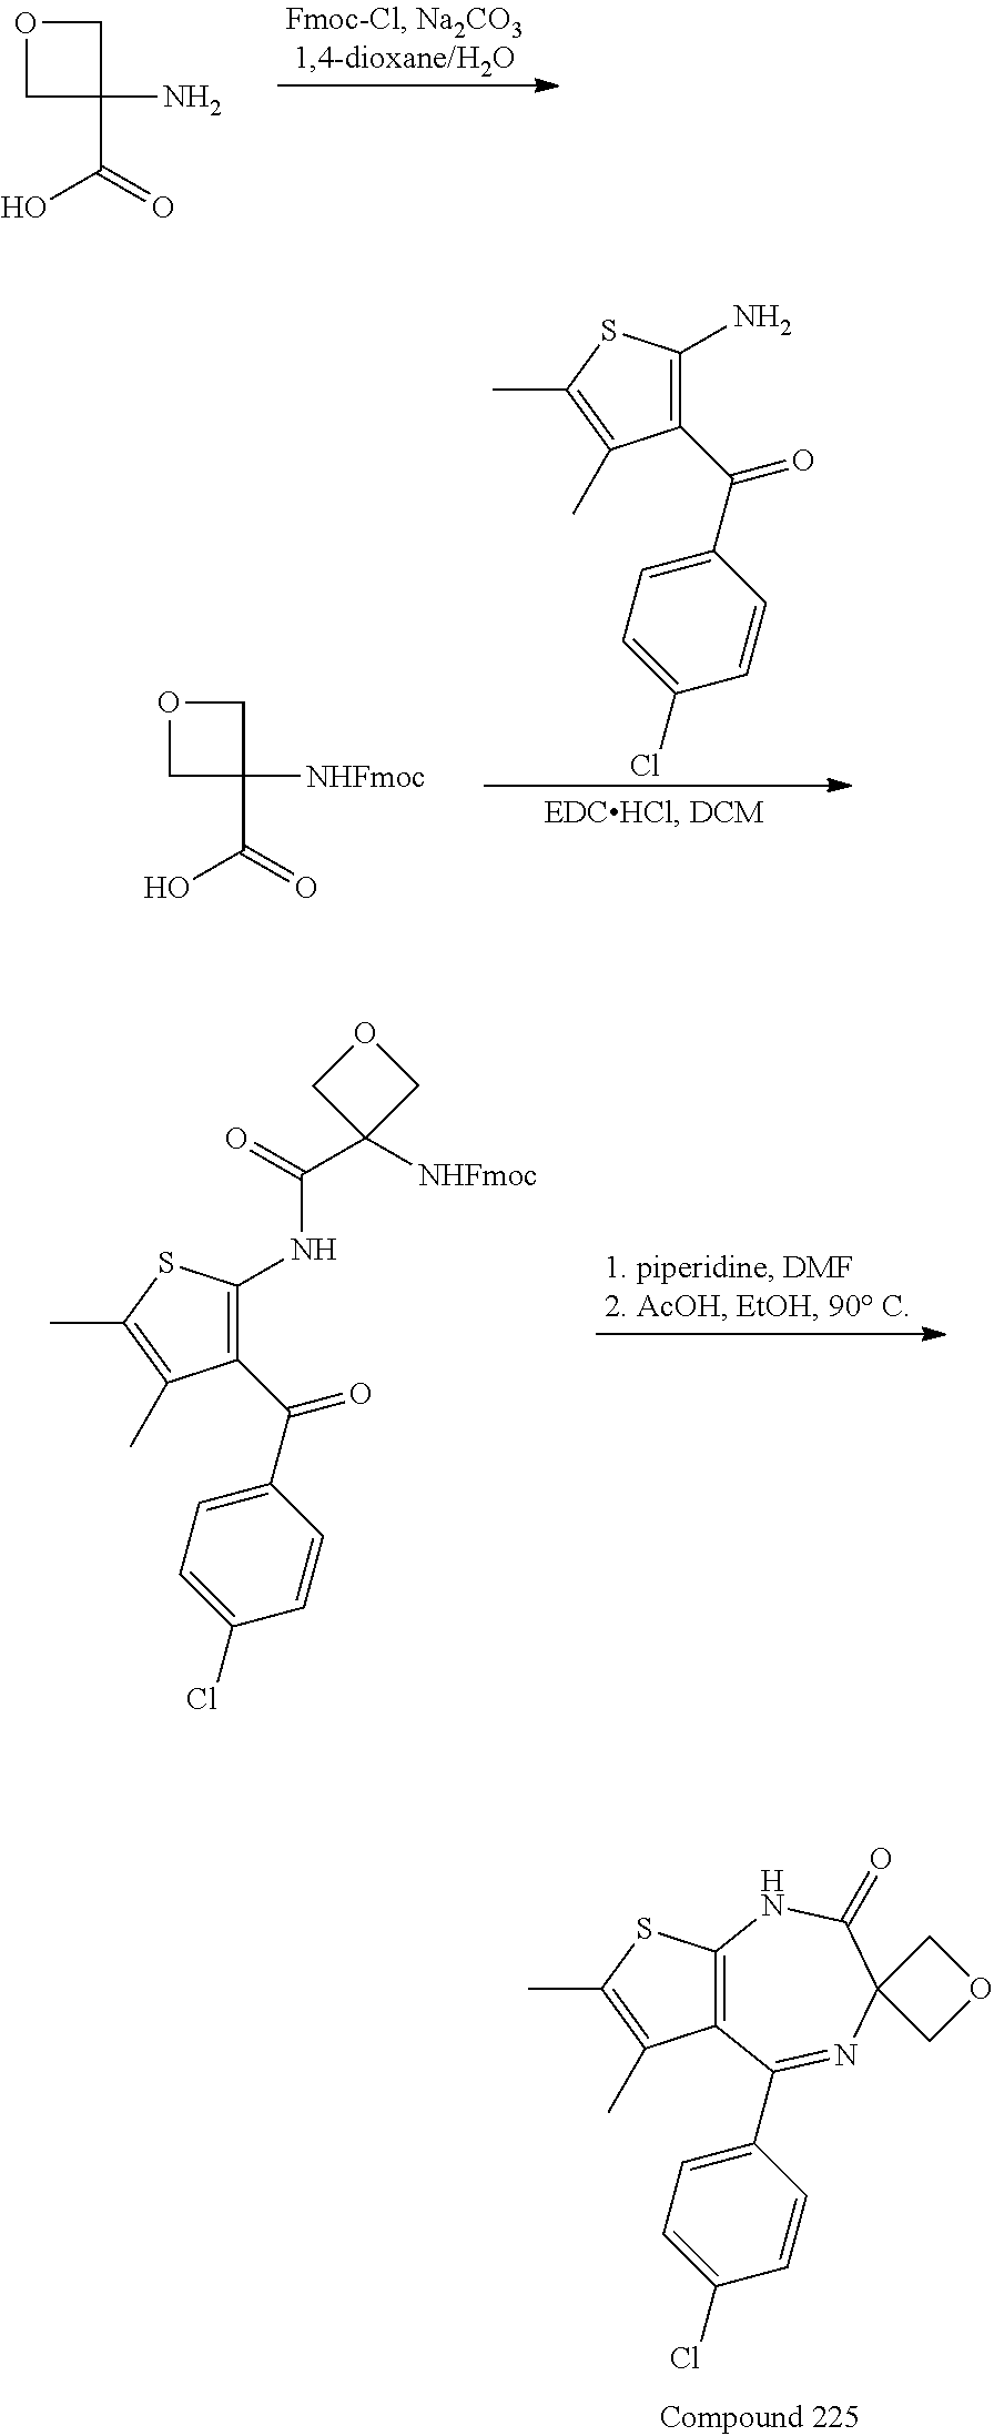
C1C(N)(C(=O)O)CO1.C1C([NHFmoc])(C(=O)O)CO1.C1(C(=O)C2=CC=C(Cl)C=C2)=C(N)SC(C)=C1C.C1(C(=O)C2=CC=C(Cl)C=C2)=C(NC(C2([NHFmoc])COC2)=O)SC(C)=C1C.C12=C(SC(C)=C1C)NC(=O)C1(N=C2C2=CC=C(Cl)C=C2)COC1
